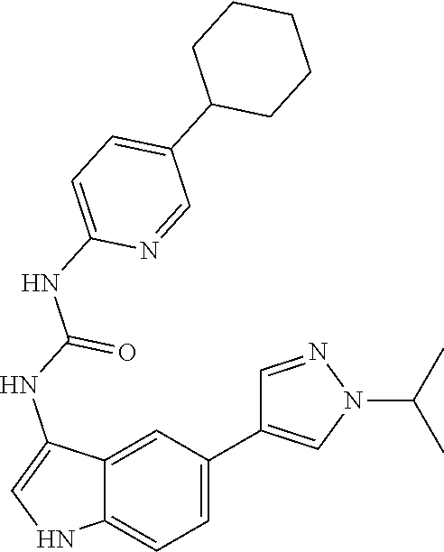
C1(C2=CC=C3C(=C2)C(NC(NC2=CC=C(C4CCCCC4)C=N2)=O)=CN3)=CN(C(C)C)N=C1
